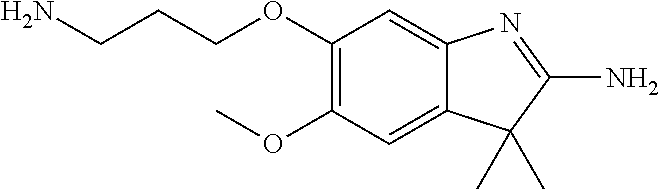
C1(OC)=C(OCCCN)C=C2C(=C1)C(C)(C)C(N)=N2
